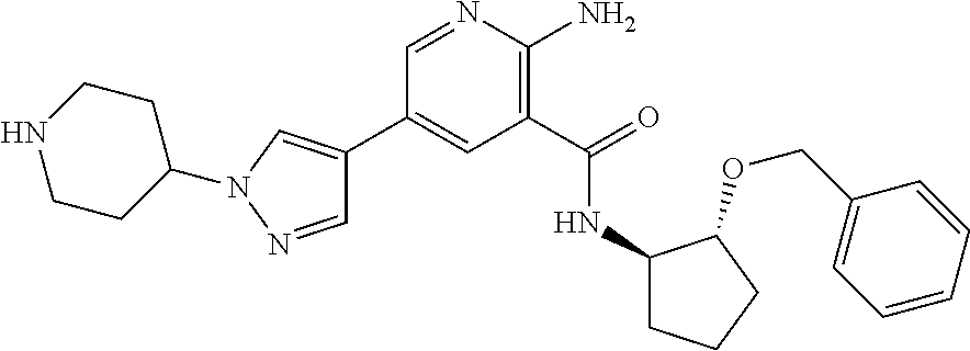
C1(C2=CN(C3CCNCC3)N=C2)=CC(C(=O)NC2CCCC2OCC2=CC=CC=C2)=C(N)N=C1
